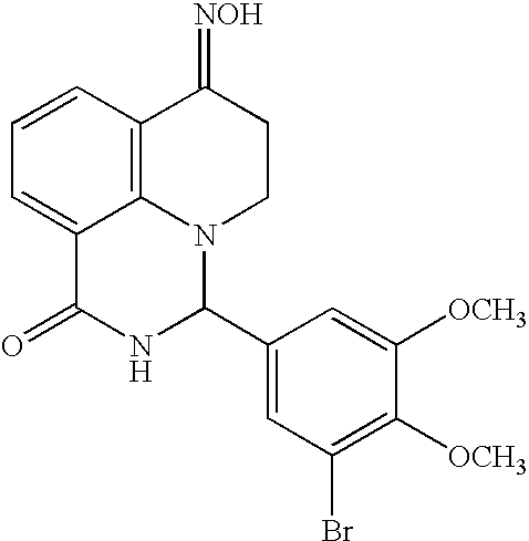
C1=CC2=C3C(=C1)C(=O)NC(C1=CC(Br)=C([OCH3])C([OCH3])=C1)N3CCC2=[NOH]
